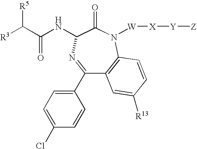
C1(C2=CC=C(Cl)C=C2)=NC(NC(C([R3])[R5])=O)C(=O)N([W][X][Y][Z])C2=C1C=C([R13])C=C2
